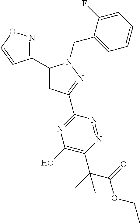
C1(C2=CC(C3=NC(O)=C(C(C(OCC)=O)(C)C)N=N3)=NN2CC2=CC=CC=C2F)=NOC=C1
